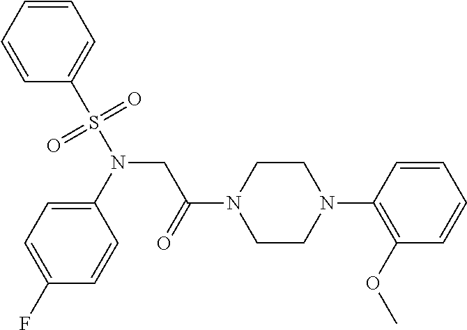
C1(OC)=C(N2CCN(C(=O)CN(S(C3=CC=CC=C3)(=O)=O)C3=CC=C(F)C=C3)CC2)C=CC=C1
